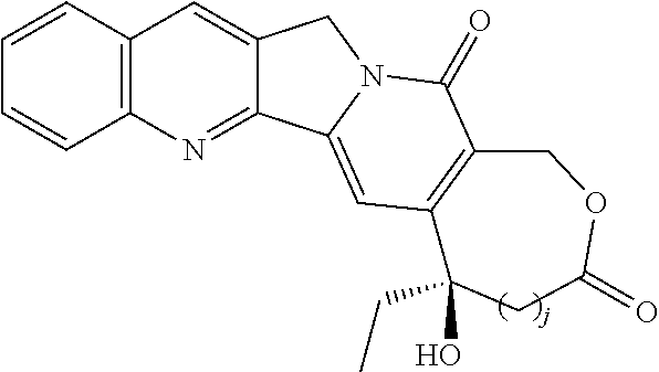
C12=C(C=CC=C1)C=C1C(=N2)C2=CC3=C(C(=O)N2C1)COC(=O)CC3(O)CC
